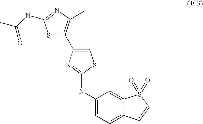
S1C(C2=CSC(NC3=CC=C4C(=C3)S(=O)(=O)C=C4)=N2)=C(C)N=C1NC(C)=O
